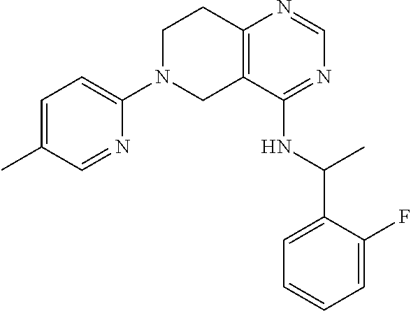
C1=NC(N2CCC3=C(C2)C(NC(C2=CC=CC=C2F)C)=NC=N3)=CC=C1C
